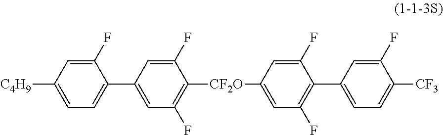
C1(F)=CC([C4H9])=CC=C1C1=CC(F)=C([CF2O]C2=CC(F)=C(C3=CC=C([CF3])C(F)=C3)C(F)=C2)C(F)=C1
